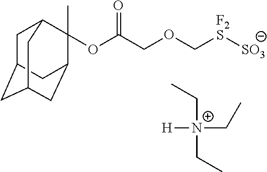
C1C2CC3CC(C(OC(COC[F2S][SO3])=O)(C)C1C3)C2.CC[N+]([H])(CC)CC
